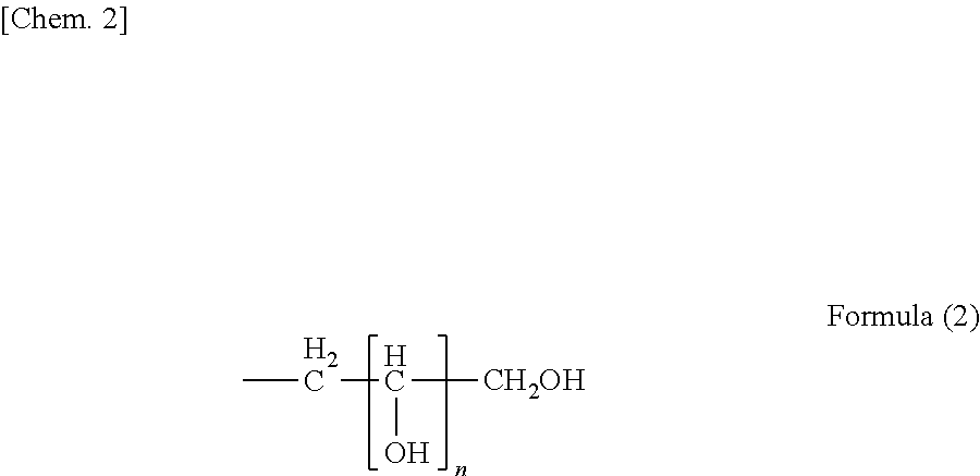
CCC([CH2OH])O
